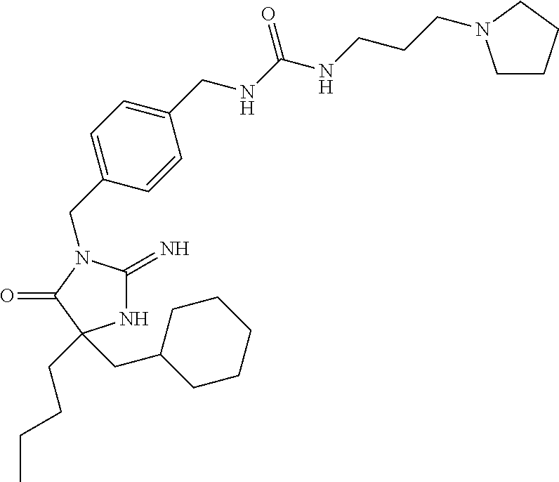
C1(CN2C(=N)NC(CCCC)(CC3CCCCC3)C2=O)=CC=C(CNC(NCCCN2CCCC2)=O)C=C1
